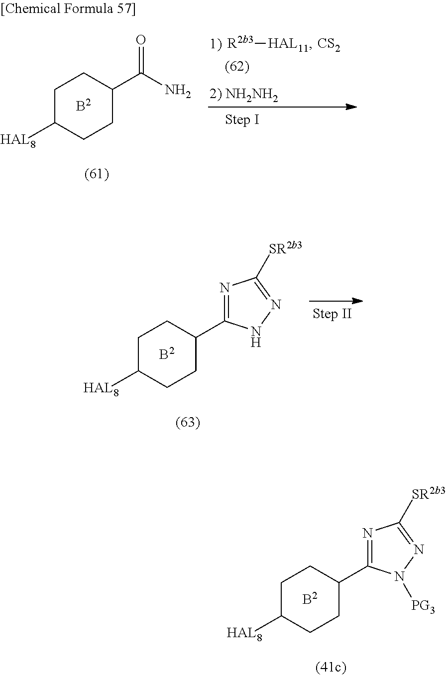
C1C([HAL8])CCC(C2=NC([SR2b3])=NN2)C1.[B2].C1C([HAL8])CCC(C(=O)N)C1.[B2].[R2b3][HAL11].[CS2].C1C([HAL8])CCC(C2=NC([SR2b3])=NN2[PG3])C1.[B2]
